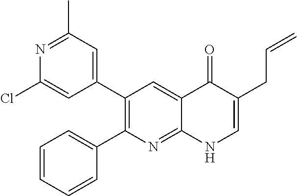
N1=C(C)C=C(C2=C(C3=CC=CC=C3)N=C3C(=C2)C(=O)C(CC=C)=CN3)C=C1Cl
